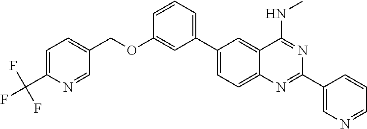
C1(C2=CC=CC(OCC3=CC=C(C(F)(F)F)N=C3)=C2)=CC=C2C(=C1)C(NC)=NC(C1=CN=CC=C1)=N2
